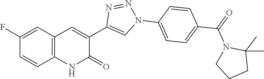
C1(F)=CC2=C(C=C1)NC(=O)C(C1=CN(C3=CC=C(C(N4CCCC4(C)C)=O)C=C3)N=N1)=C2
